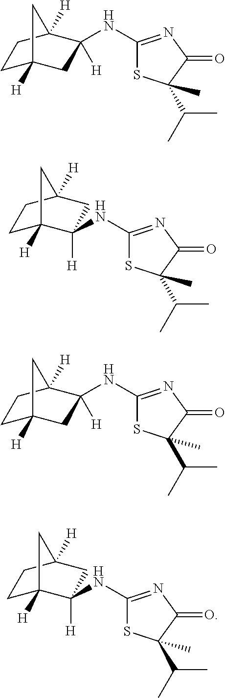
C1C2([H])CC([H])(NC3=NC(=O)C(C(C)C)(C)S3)C([H])(C1)C2.C1C2([H])C([H])(NC3=NC(=O)C(C(C)C)(C)S3)CC([H])(C1)C2.C1C2([H])CC([H])(NC3=NC(=O)C(C(C)C)(C)S3)C([H])(C1)C2.C1C2([H])C([H])(NC3=NC(=O)C(C(C)C)(C)S3)CC([H])(C1)C2
